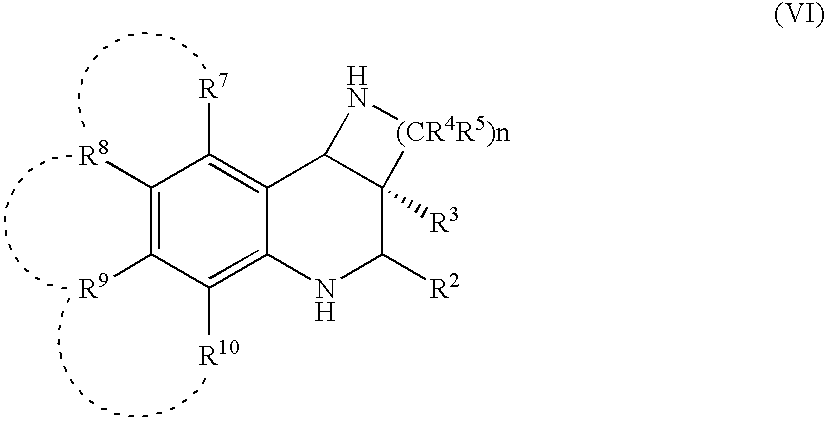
C1([R8])=C([R9])C([R10])=C2C(=C1[R7])C1C([R3])(C([R2])N2)[(CR4R5)n]N1
